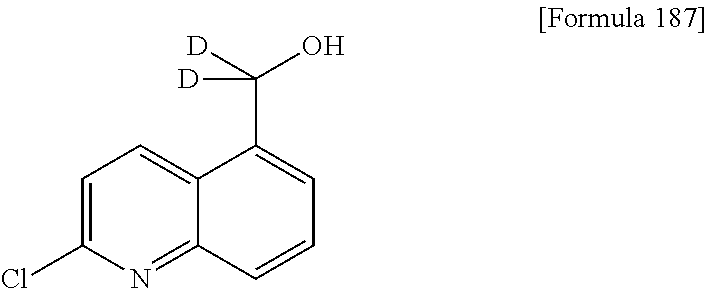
C1=C(Cl)N=C2C(=C1)C(C([D])(O)[D])=CC=C2
